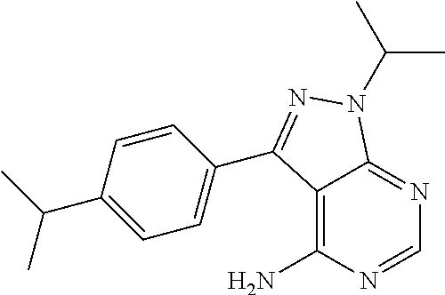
C12=C(N)N=CN=C1N(C(C)C)N=C2C1=CC=C(C(C)C)C=C1
